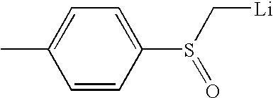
C1=CC(S(C[Li])=O)=CC=C1C
